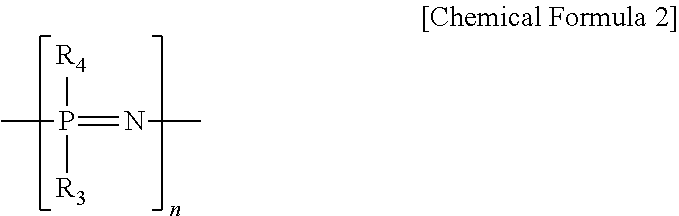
CP(=NC)([R4])[R3]
